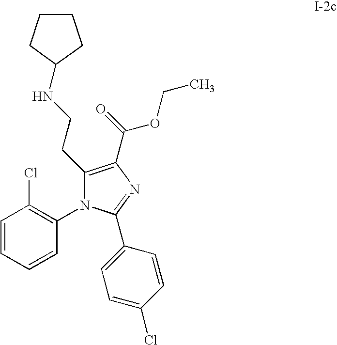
C1=CC=CC(N2C(CCNC3CCCC3)=C(C(OCC)=O)N=C2C2=CC=C(Cl)C=C2)=C1Cl
